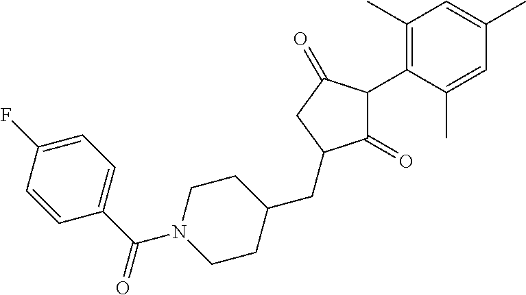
C1(=O)C(C2=C(C)C=C(C)C=C2C)C(=O)CC1CC1CCN(C(C2=CC=C(F)C=C2)=O)CC1
